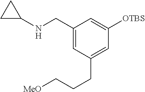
C1(CNC2CC2)=CC(CCC[MeO])=CC([OTBS])=C1
